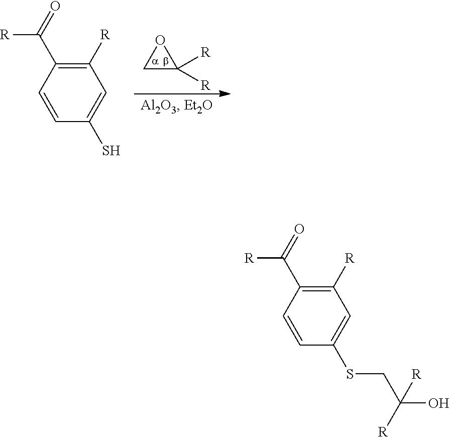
C1C([R])([R])O1.C1([R])=C(C([R])=O)C=CC(S)=C1.C1([R])=C(C([R])=O)C=CC(SCC(O)([R])[R])=C1
